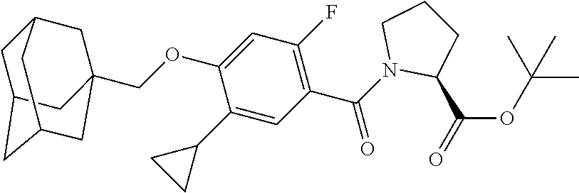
C1(C2CC2)=CC(C(N2C(C(=O)OC(C)(C)C)CCC2)=O)=C(F)C=C1OCC12CC3CC(CC(C1)C3)C2
